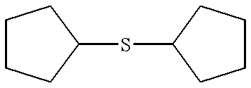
C1(SC2CCCC2)CCCC1
